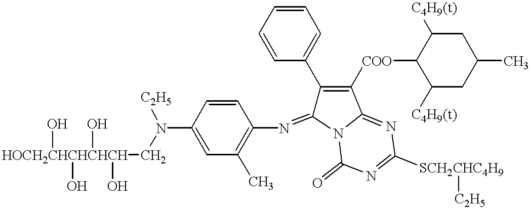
C1=CC(N([C2H5])C[HOCH2CHCHCHCH](O)(O)(O)O)=CC(C)=C1N=C1C(C2=CC=CC=C2)=C([COO]C2C([C4H9(t)])CC(C)CC2[C4H9(t)])C2=NC([SCH2CHC4H9][C2H5])=NC(=O)N12
